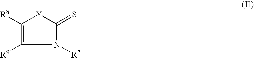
N1([R7])C(=S)[Y]C([R8])=C1[R9]
